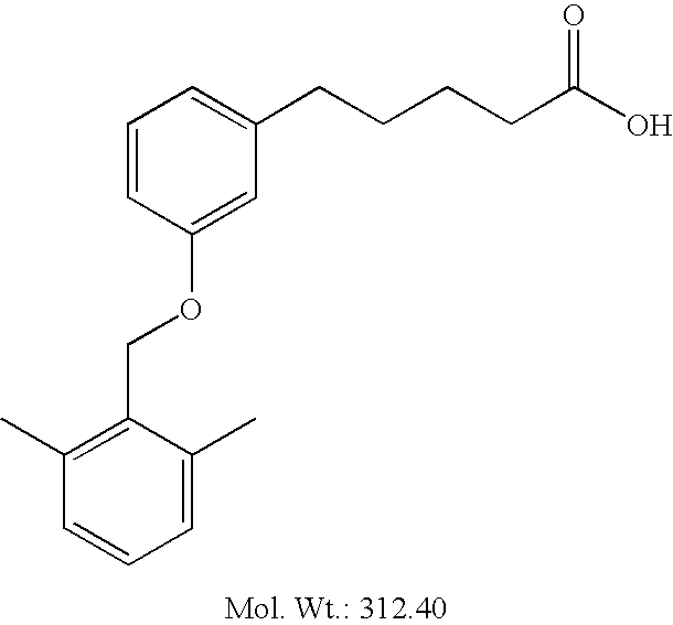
C1=C(C)C(COC2=CC(CCCCC(O)=O)=CC=C2)=C(C)C=C1
